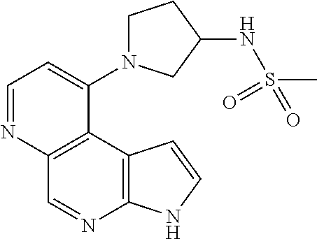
C1=NC2=C(C(N3CCC(NS(C)(=O)=O)C3)=C1)C1=C(N=C2)NC=C1
